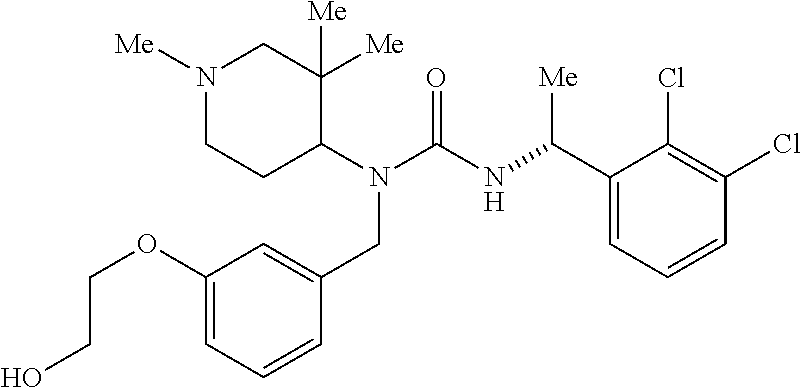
N1([Me])CCC(N(C(NC(C2=CC=CC(Cl)=C2Cl)[Me])=O)CC2=CC(OCCO)=CC=C2)C([Me])([Me])C1
